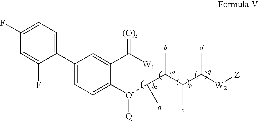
C1(F)=CC=C(C2=CC=C3C(=C2)C(=[(O)t])[W1]C(C(C(C([W2][Z])C)C)C)(C)O3[Q])C(F)=C1
